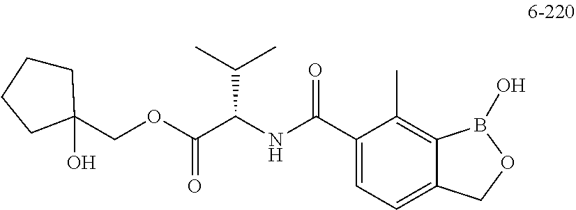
C(C)(C)C(C(OCC1(O)CCCC1)=O)NC(C1=CC=C2C(=C1C)B(O)OC2)=O
